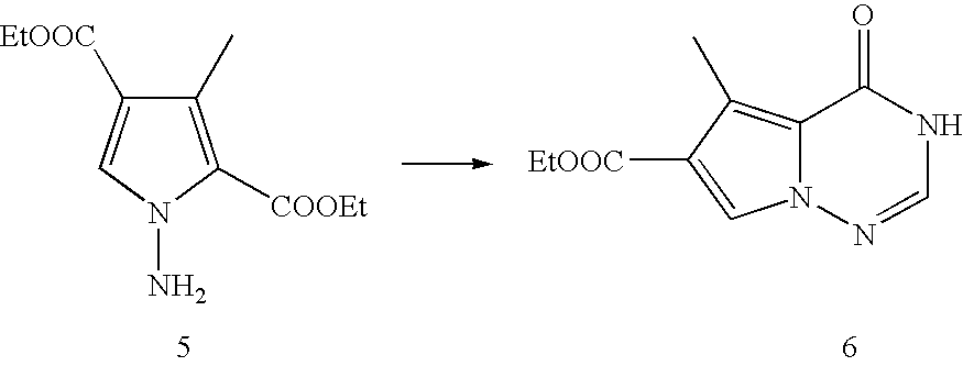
C1(C)=C([COOEt])N(N)C=C1[EtOOC].C12=C(C)C([EtOOC])=CN1N=CNC2=O
